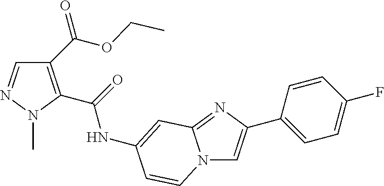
C1(C(OCC)=O)=C(C(=O)NC2=CC3=NC(C4=CC=C(F)C=C4)=CN3C=C2)N(C)N=C1
